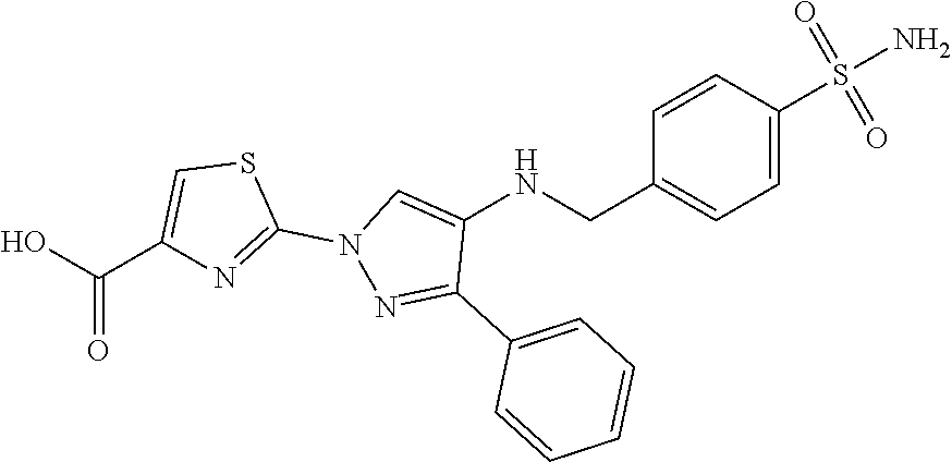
C1(CNC2=CN(C3=NC(C(O)=O)=CS3)N=C2C2=CC=CC=C2)=CC=C(S(N)(=O)=O)C=C1
